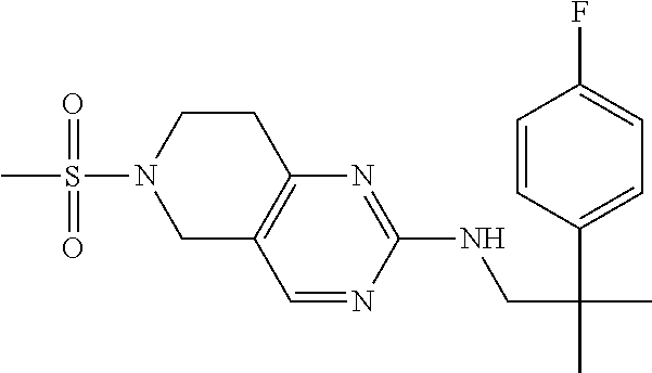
C1=NC(NCC(C)(C2=CC=C(F)C=C2)C)=NC2=C1CN(S(C)(=O)=O)CC2
